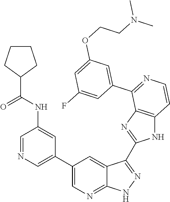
C1=NC=C(C2=CN=C3C(=C2)C(C2=NC4=C(N2)C=CN=C4C2=CC(OCCN(C)C)=CC(F)=C2)=N[N H]3)C=C1NC(C1CCCC1)=O
